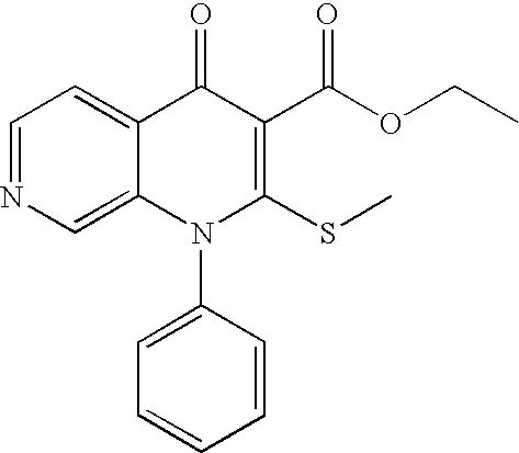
C1=NC=C2C(=C1)C(=O)C(C(OCC)=O)=C(SC)N2C1=CC=CC=C1
